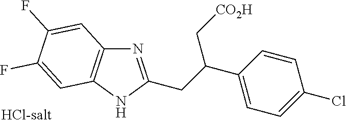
N1=C(CC(C[CO2H])C2=CC=C(Cl)C=C2)NC2=C1C=C(F)C(F)=C2
